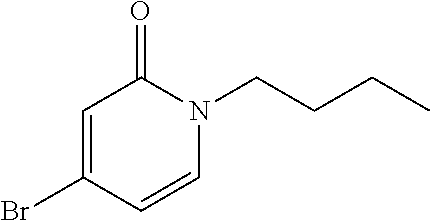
C1=C(Br)C=CN(CCCC)C1=O
